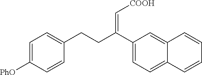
C1([PhO])=CC=C(CCC(C2=CC=C3C(=C2)C=CC=C3)=C[COOH])C=C1
